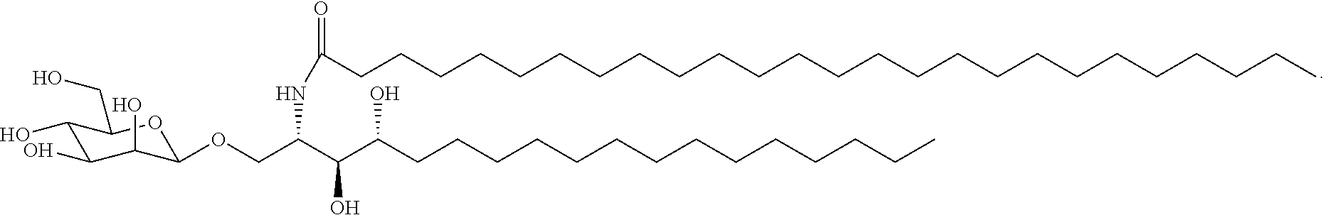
C1(O)C(O)C(O)C(OCC(C(C(CCCCCCCCCCCCCC)O)O)NC(=O)CCCCCCCCCCCCCCCCCCCCCCCCC)OC1CO
